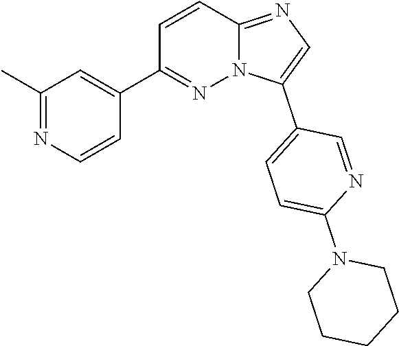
C1=C(C2=CC=C(N3CCCCC3)N=C2)N2C(=N1)C=CC(C1=CC(C)=NC=C1)=N2
